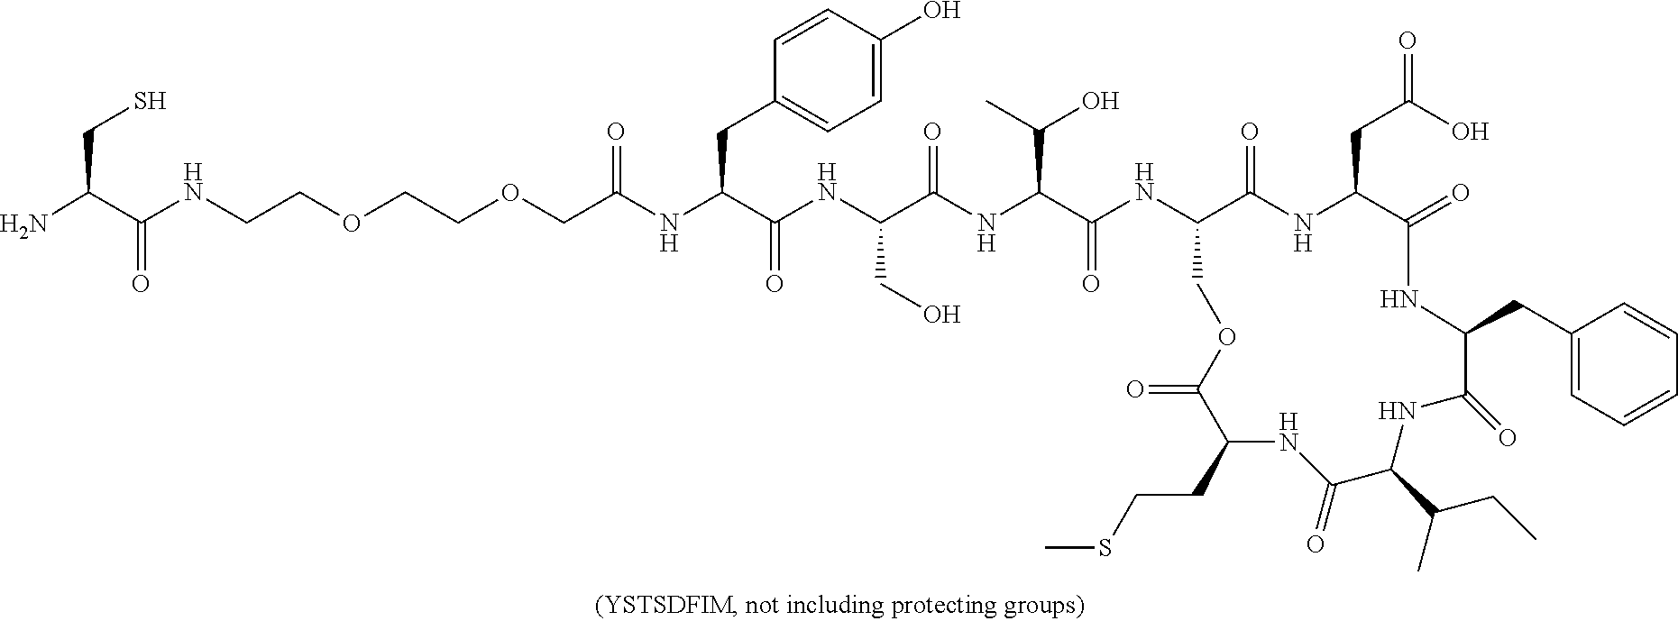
O=C1NC(CC2=CC=CC=C2)C(=O)NC(C(C)CC)C(=O)NC(CCSC)C(=O)OCC(NC(=O)C(C(O)C)NC(=O)C(CO)NC(=O)C(CC2=CC=C(O)C=C2)NC(=O)COCCOCCNC(C(N)CS)=O)C(=O)NC1CC(=O)O
